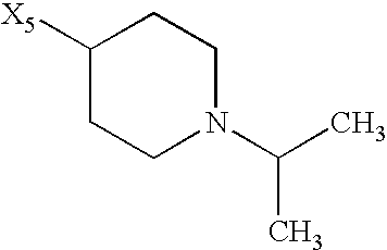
C1([X5])CCN(C(C)C)CC1
